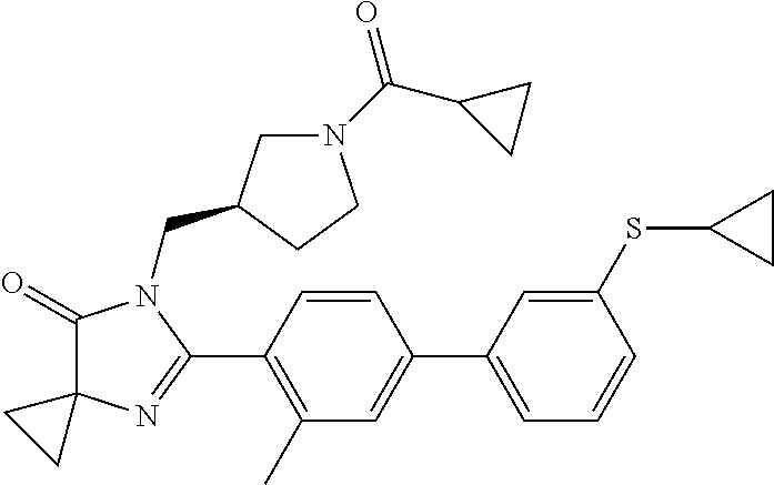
C1(=O)C2(N=C(C3=C(C)C=C(C4=CC=CC(SC5CC5)=C4)C=C3)N1CC1CN(C(C3CC3)=O)CC1)CC2
